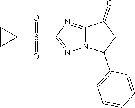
C1CC1S(=O)(=O)C1=NN2C(=N1)C(=O)CC2C1=CC=CC=C1
